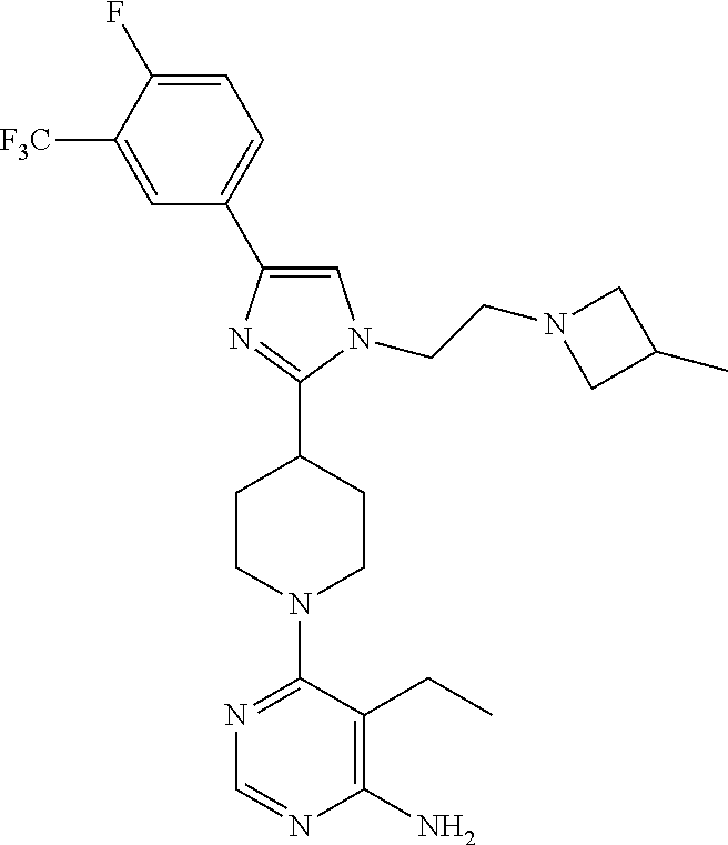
C1=C(F)C([F3C])=CC(C2=CN(CCN3CC(C)C3)C(C3CCN(C4=NC=NC(N)=C4CC)CC3)=N2)=C1
